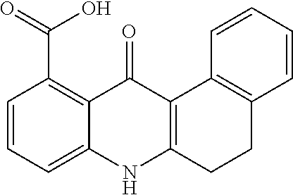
C(C1=C2C(=O)C3=C(NC2=CC=C1)CCC1=C3C=CC=C1)(O)=O
